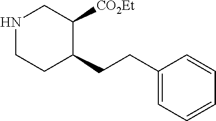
C1(CCC2C([CO2Et])CNCC2)=CC=CC=C1
